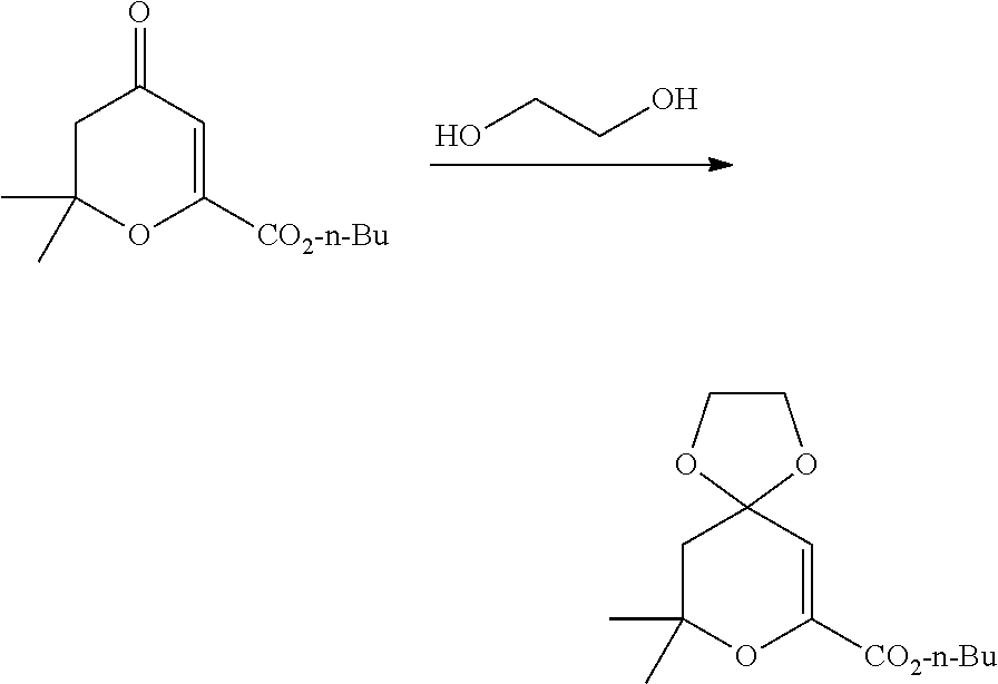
C1C(C)(C)OC([CO2-n-Bu])=CC1=O.OCCO.C1C(C)(C)OC([CO2-n-Bu])=CC12OCCO2
